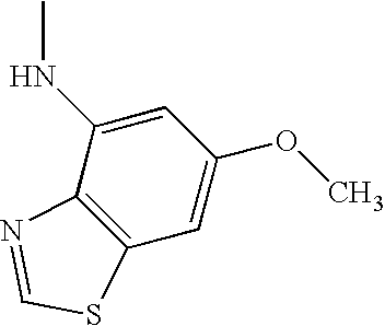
C12=C(C=C(OC)C=C1NC)SC=N2
